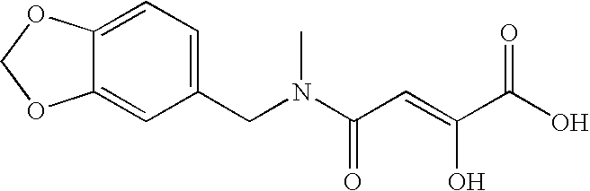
C12=CC=C(CN(C(C=C(C(O)=O)O)=O)C)C=C1OCO2
